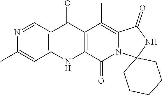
C12=C(C(=O)N3C(=C1C)C(=O)NC31CCCCC1)NC1=C(C=NC(C)=C1)C2=O
